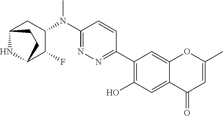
C1(C2=NN=C(N(C3CC4NC(C3F)CC4)C)C=C2)=C(O)C=C2C(=C1)OC(C)=CC2=O
